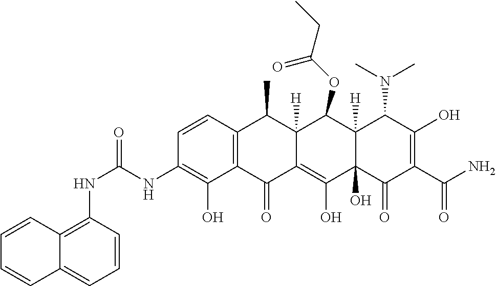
C1=CC2=C(C(O)=C1NC(NC1=C3C(=CC=C1)C=CC=C3)=O)C(=O)C1=C(O)C3(O)C([H])(C(OC(=O)CC)C1([H])C2C)C(N(C)C)C(O)=C(C(N)=O)C3=O
